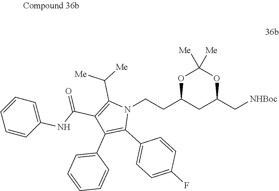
O1C(CCN2C(C([Me])[Me])=C(C(NC3=CC=CC=C3)=O)C(C3=CC=CC=C3)=C2C2=CC=C(F)C=C2)CC(C[NHBoc])OC1([Me])[Me]
